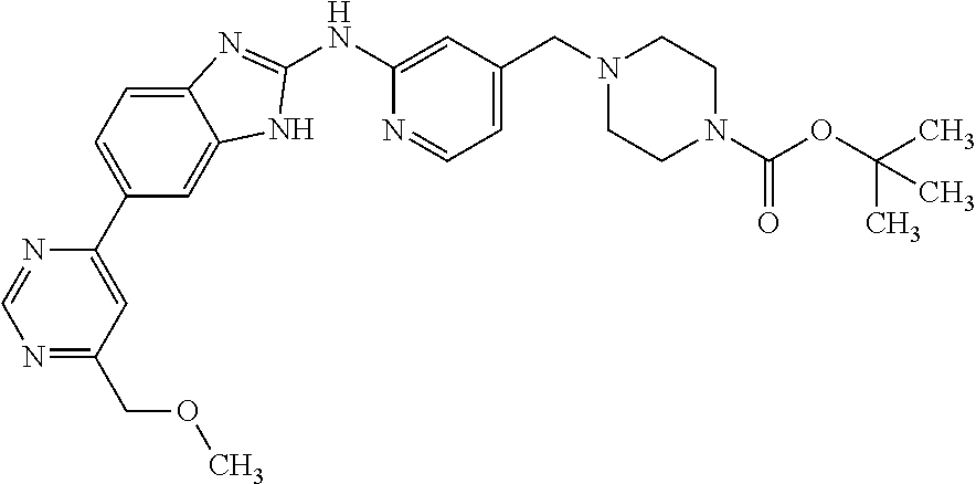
C1(NC2=CC(CN3CCN(C(OC(C)(C)C)=O)CC3)=CC=N2)=NC2=CC=C(C3=CC(COC)=NC=N3)C=C2N1
